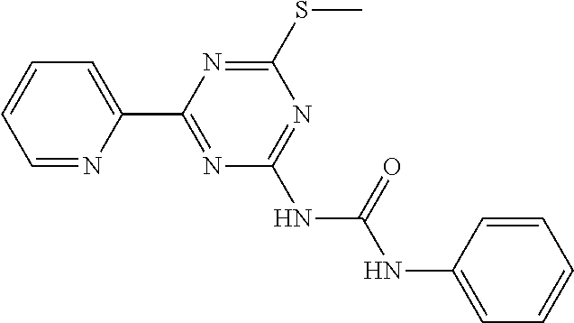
C1=C(C2=NC(NC(NC3=CC=CC=C3)=O)=NC(SC)=N2)N=CC=C1
